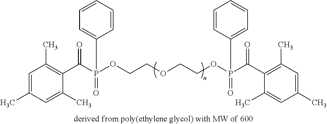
C1=C(C)C=C(C)C(C(P(OCCOCCOP(C(C2=C(C)C=C(C)C=C2C)=O)(=O)C2=CC=CC=C2)(=O)C2=CC=CC=C2)=O)=C1C
